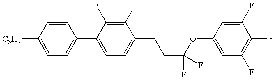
C1=C([C3H7])C=CC(C2=CC=C(CCC(OC3=CC(F)=C(F)C(F)=C3)(F)F)C(F)=C2F)=C1
